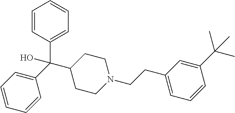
C1(C(C2=CC=CC=C2)(O)C2CCN(CCC3=CC=CC(C(C)(C)C)=C3)CC2)=CC=CC=C1
